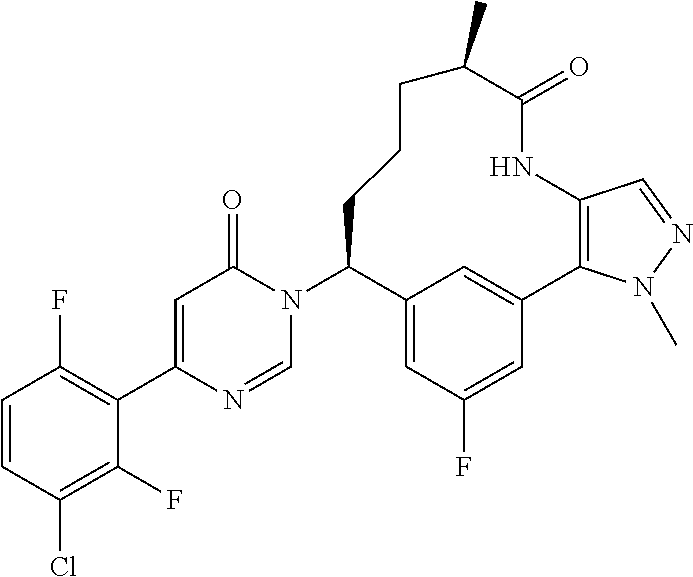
C1=CC(Cl)=C(F)C(C2=CC(=O)N(C3C4=CC(F)=CC(=C4)C4=C(C=NN4C)NC(=O)C(C)CCC3)C=N2)=C1F
